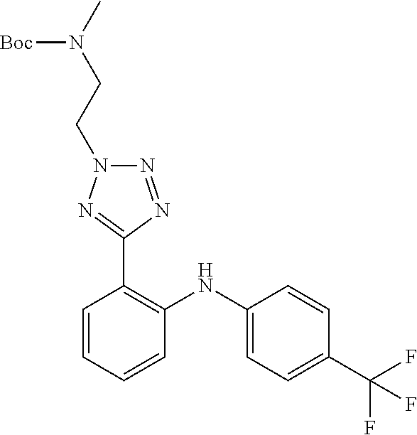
C1=CC(C(F)(F)F)=CC=C1NC1=C(C2=NN(CCN(C)[Boc])N=N2)C=CC=C1
